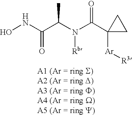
ONC(=O)C(C)N([Rb])C(=O)C1([Ar][R3])CC1
